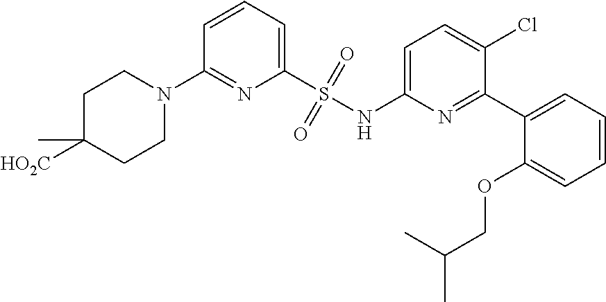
C1=CC=C(S(NC2=CC=C(Cl)C(C3=CC=CC=C3OCC(C)C)=N2)(=O)=O)N=C1N1CCC([HO2C])(C)CC1
